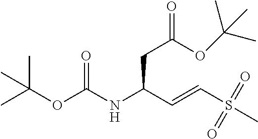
C(C(C=CS(C)(=O)=O)NC(OC(C)(C)C)=O)C(=O)OC(C)(C)C
